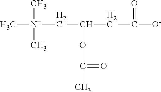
C[N+](CC(CC([O-])=O)OC(C)=O)(C)C
